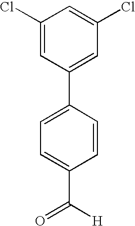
C1(C2=CC=C(C([H])=O)C=C2)=CC(Cl)=CC(Cl)=C1
